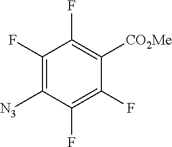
C1(F)=C([N3])C(F)=C(F)C([CO2Me])=C1F
